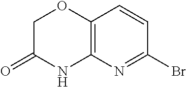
C1(Br)=NC2=C(C=C1)OCC(=O)N2
